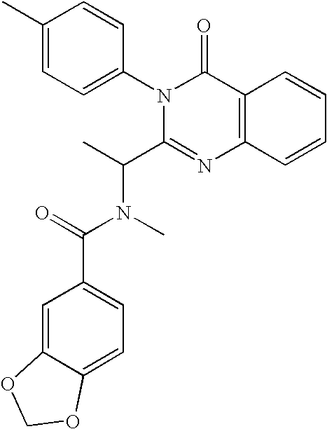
C1(C)=CC=C(N2C(C(C)N(C)C(=O)C3=CC=C4C(=C3)OCO4)=NC3=C(C2=O)C=CC=C3)C=C1
